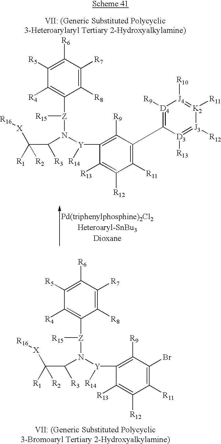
C1([R5])=C([R6])C([R7])=C([R8])C([Z](N([Y]([R14])C2=C([R9])C(C3=[D4]([R9])[J4]([R10])=[K2]([R11])[J3]([R12])=[D3]3[R13])=C([R11])C([R12])=C2[R13])C(C([R2])([R1])[X][R16])[R3])[R15])=C1[R4].C1([R5])=C([R6])C([R7])=C([R8])C([Z](N([Y]([R14])C2=C([R9])C(Br)=C([R11])C([R12])=C2[R13])C(C([R2])([R1])[X][R16])[R3])[R15])=C1[R4]
